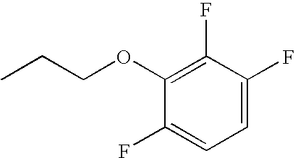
C1(F)=CC=C(F)C(F)=C1OCCC
